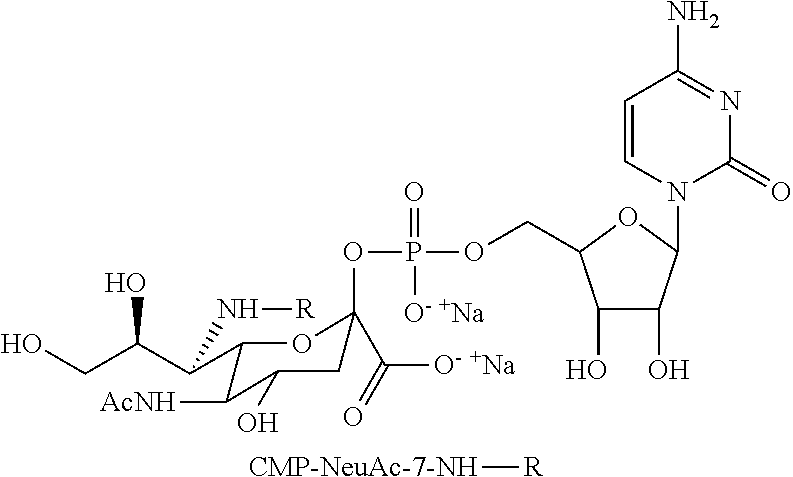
[CMP-NeuAc-7-NH][R].C1C(C([O- +Na])=O)(OP(=O)([O- +Na])OCC2C(O)C(O)C(N3C=CC(N)=NC3=O)O2)OC(C(C(CO)O)N[R])C([AcNH])C1O
